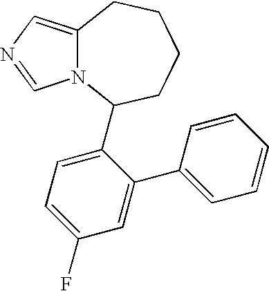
N12C(=CN=C1)CCCCC2C1=CC=C(F)C=C1C1=CC=CC=C1
